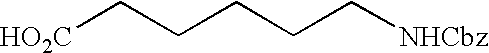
[HO2C]CCCCC[NHCbz]
